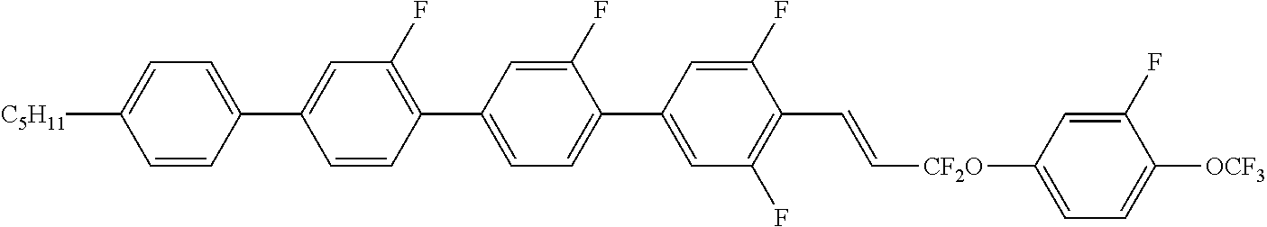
C1(F)=CC(C2=C(F)C=C(C3=CC=C([C5H11])C=C3)C=C2)=CC=C1C1=CC(F)=C(C=C[CF2O]C2=CC=C([OCF3])C(F)=C2)C(F)=C1
